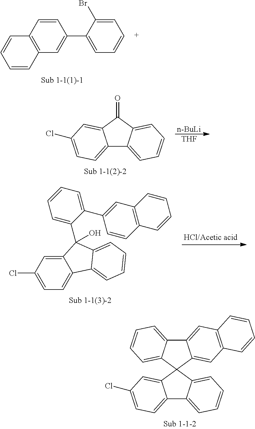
C12=CC=C(Cl)C=C1C(=O)C1=CC=CC=C21.[n-BuLi].[THF].C12=CC=C(Cl)C=C1C1(C3=CC=CC=C23)C2=CC3=C(C=C2C2=CC=CC=C21)C=CC=C3.C1=C(C2=CC=CC=C2Br)C=CC2=C1C=CC=C2.C12=CC=C(Cl)C=C1C(O)(C1=CC=CC=C1C1=CC3=C(C=C1)C=CC=C3)C1=CC=CC=C21
